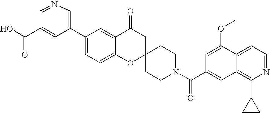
C12=CC=C(C3=CN=CC(C(O)=O)=C3)C=C1C(=O)CC1(O2)CCN(C(C2=CC3=C(C4CC4)N=CC=C3C(OC)=C2)=O)CC1
